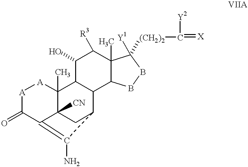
C1(O)C2C(C3C(C)(C1[R3])C([Y1])([(CH2)2]C([Y2])=[X])BB3)C1CC3([CN])C2(C)[A][A]C(=O)C3=C1N
